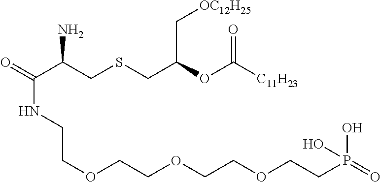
O=C(C(CSCC(OC([C11H23])=O)C[OC12H25])N)NCCOCCOCCOCCP(=O)(O)O
